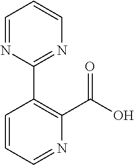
C1=NC(C2=C(C(=O)O)N=CC=C2)=NC=C1
